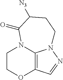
C1COC2=C3N1C(=O)C([N3])CCN3N=C2
